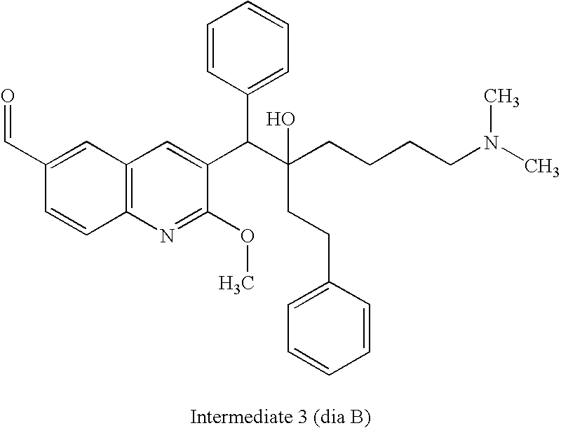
C12=C(N=C(OC)C(C(C(CCCCN(C)C)(CCC3=CC=CC=C3)O)C3=CC=CC=C3)=C1)C=CC(C=O)=C2
